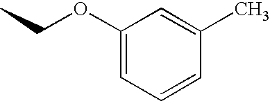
C1=C(C)C=CC=C1OCC
